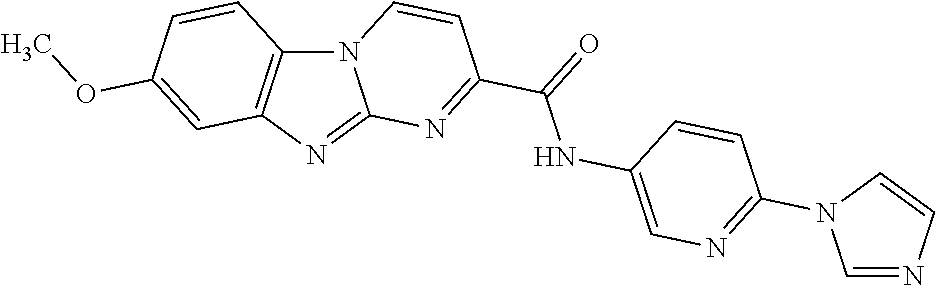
N12C3=C(N=C1N=C(C(=O)NC1=CN=C(N4C=NC=C4)C=C1)C=C2)C=C(OC)C=C3
